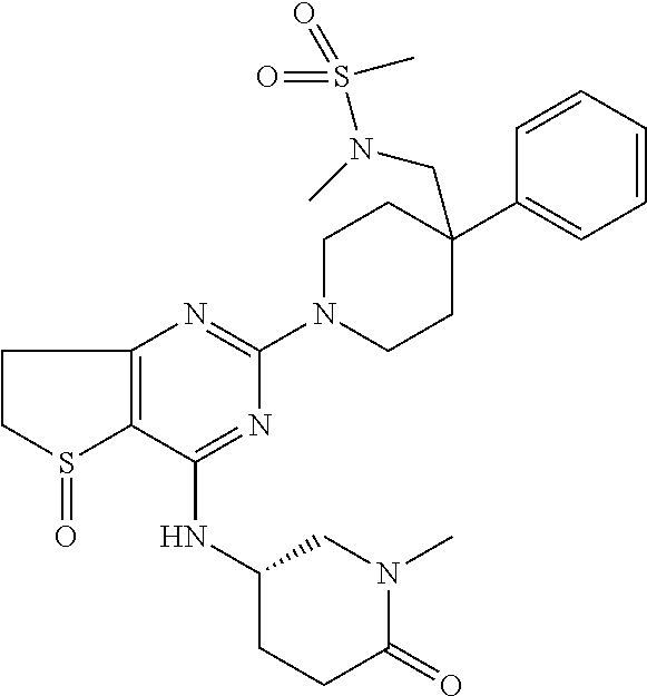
C1CS(=O)C2=C1N=C(N1CCC(C3=CC=CC=C3)(CN(C)S(=O)(=O)C)CC1)N=C2NC1CCC(=O)N(C)C1
